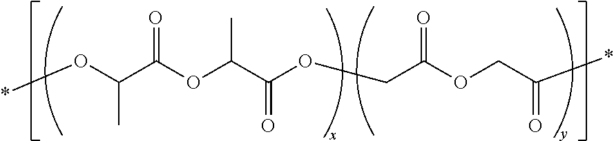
*OC(C)C(OC(C(=O)OCC(OCC(=O)*)=O)C)=O
